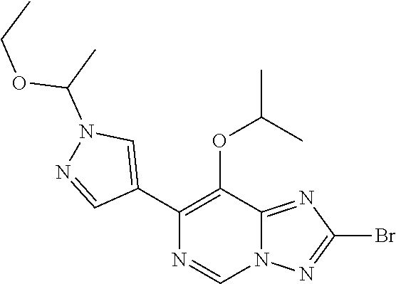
C1(OC(C)C)=C(C2=CN(C(C)OCC)N=C2)N=CN2C1=NC(Br)=N2
